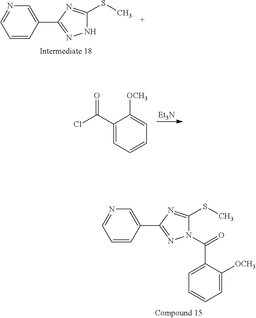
C1(C2=NNC(SC)=N2)=CN=CC=C1.C1(C(Cl)=O)=CC=CC=C1[OCH3].[Et3N].C1(C2=NN(C(=O)C3=CC=CC=C3[OCH3])C(SC)=N2)=CN=CC=C1
